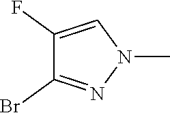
C1(F)=CN(C)N=C1Br
